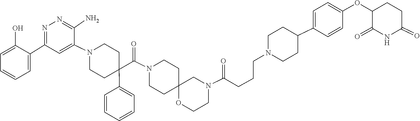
O=C1C(OC2=CC=C(C3CCN(CCCC(=O)N4CCOC5(CCN(C(C6(C7=CC=CC=C7)CCN(C7=CC(C8=CC=CC=C8O)=NN=C7N)CC6)=O)CC5)C4)CC3)C=C2)CCC(=O)N1
